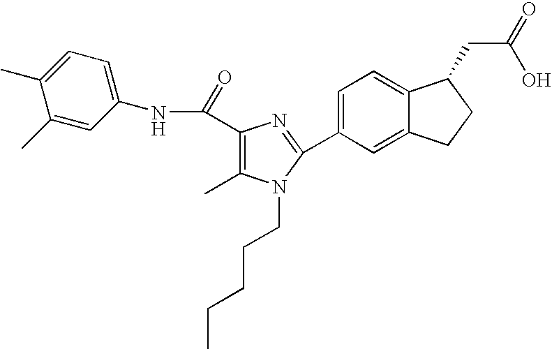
C1(C(NC2=CC=C(C)C(C)=C2)=O)=C(C)N(CCCCC)C(C2=CC=C3C(=C2)CCC3CC(=O)O)=N1
